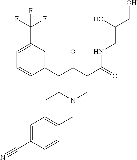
C1=CC(C2=C(C)N(CC3=CC=C(C#N)C=C3)C=C(C(=O)NCC(CO)O)C2=O)=CC(C(F)(F)F)=C1
